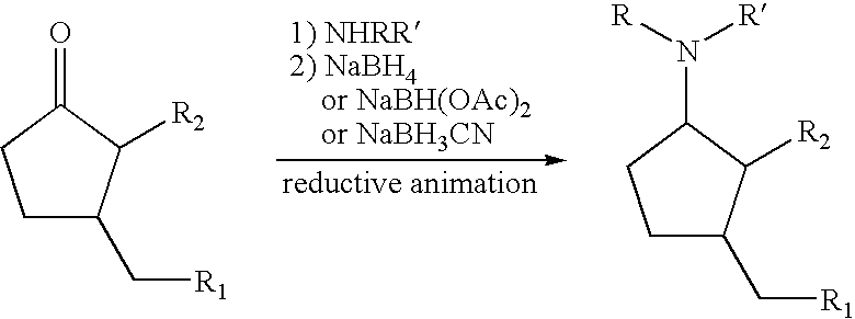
C1C(C[R1])C([R2])C(=O)C1.C1C(C[R1])C([R2])C(N([R])[R])C1
